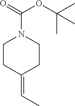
C1CC(=CC)CCN1C(OC(C)(C)C)=O
